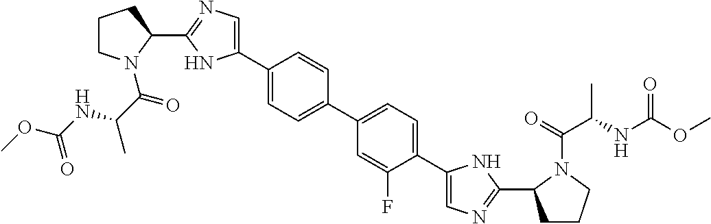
C1(C2=CN=C(C3CCCN3C(=O)C(NC(OC)=O)C)N2)=CC=C(C2=CC=C(C3=CN=C(C4CCCN4C(=O)C(NC(OC)=O)C)N3)C(F)=C2)C=C1
